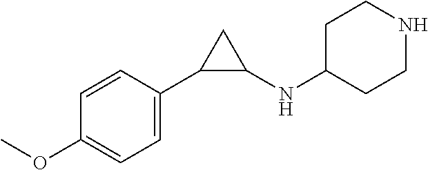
C1(C2C(NC3CCNCC3)C2)=CC=C(OC)C=C1
